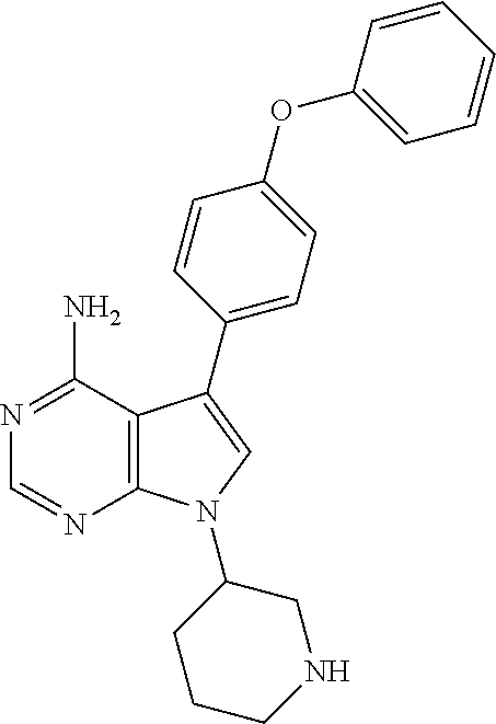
C12=C(C(N)=NC=N1)C(C1=CC=C(OC3=CC=CC=C3)C=C1)=CN2C1CNCCC1
